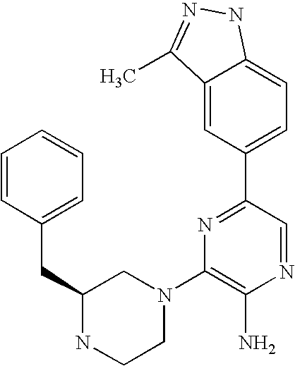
C1(N2CC(CC3=CC=CC=C3)NCC2)=C(N)N=CC(C2=CC=C3C(=C2)C(C)=NN3)=N1
